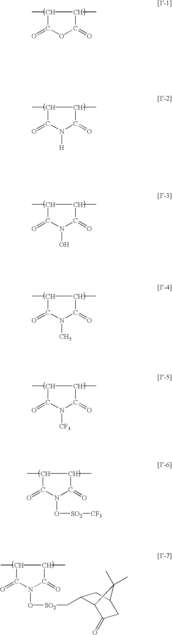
C1(=O)C(C)C(C)C(=O)O1.C1(=O)C(C)C(C)C(=O)N1[H].C1(=O)C(C)C(C)C(=O)N1O.C1(=O)C(C)C(C)C(=O)N1C.C1(=O)C(C)C(C)C(=O)N1[CF3].C1(=O)C(C)C(C)C(=O)N1O[SO2][CF3].C1(=O)C(C)C(C)C(=O)N1O[SO2]CC1C2C(=O)CC(C1)C2(C)C
